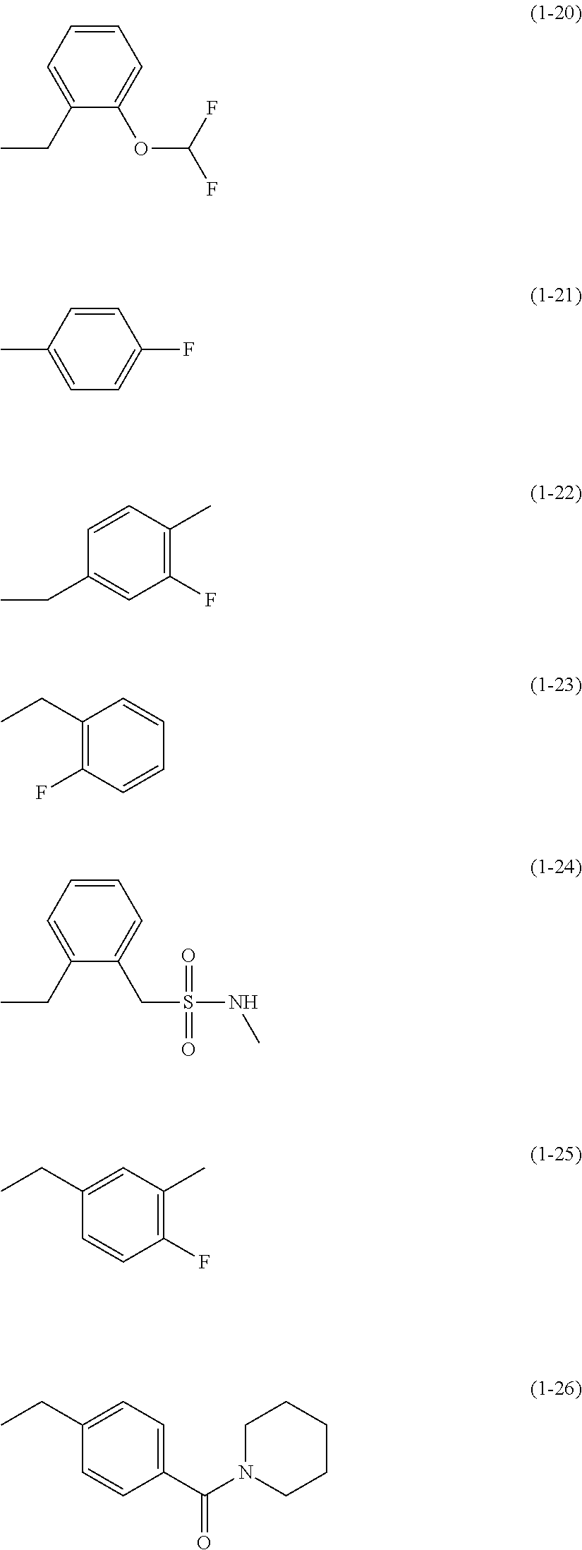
C1(CC)=CC(F)=C(C)C=C1.C1=C(CC)C(CS(NC)(=O)=O)=CC=C1.C1=CC(F)=C(C)C=C1CC.C1=C(CC)C(OC(F)F)=CC=C1.C1(C)=CC=C(F)C=C1.C1(CC)=C(F)C=CC=C1.C1=CC(C(N2CCCCC2)=O)=CC=C1CC
